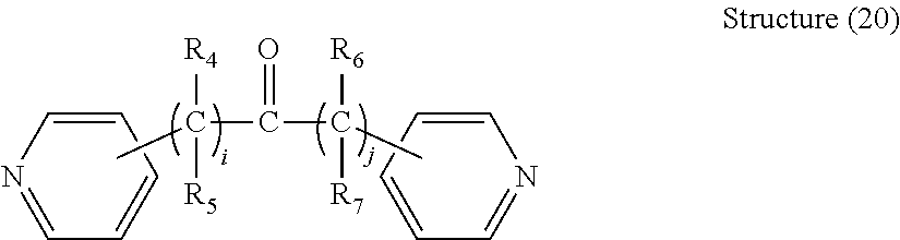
C1=CC=CC=N1.CC([R4])([R5])C(C(C)([R6])[R7])=O.C1=CC=CC=N1
